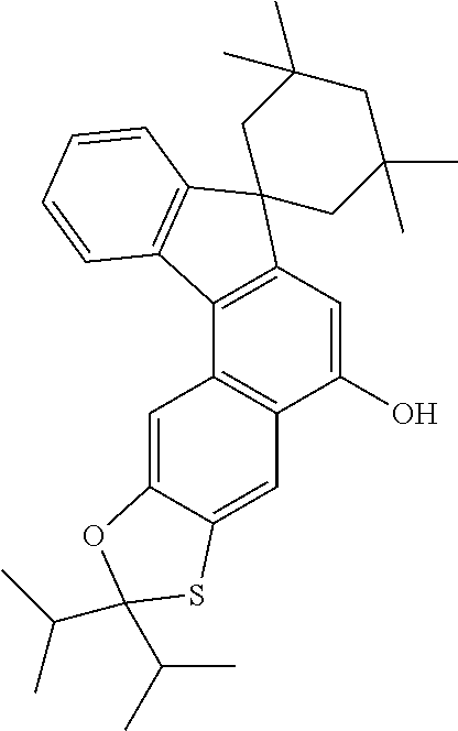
C1(O)=CC2=C(C3=C1C=C1C(=C3)OC(C(C)C)(C(C)C)S1)C1=C(C23CC(C)(C)CC(C)(C)C3)C=CC=C1
